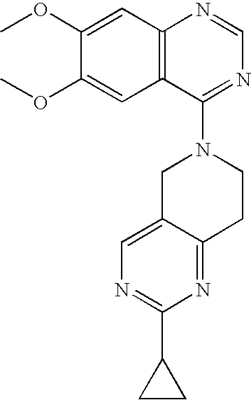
C12=C(C(N3CC4=CN=C(C5CC5)N=C4CC3)=NC=N1)C=C(OC)C(OC)=C2
